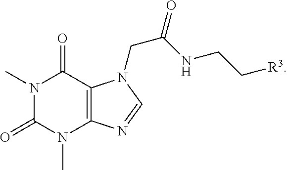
N1(C)C(=O)N(C)C2=C(C1=O)N(CC(=O)NCC[R3])C=N2
